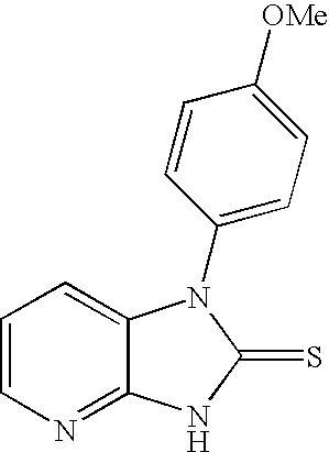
C1=CN=C2C(=C1)N(C1=CC=C([OMe])C=C1)C(=S)N2
